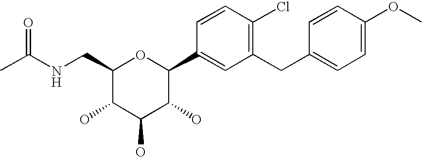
C1(CNC(C)=O)C(O)C(O)C(O)C(C2=CC(CC3=CC=C(OC)C=C3)=C(Cl)C=C2)O1
